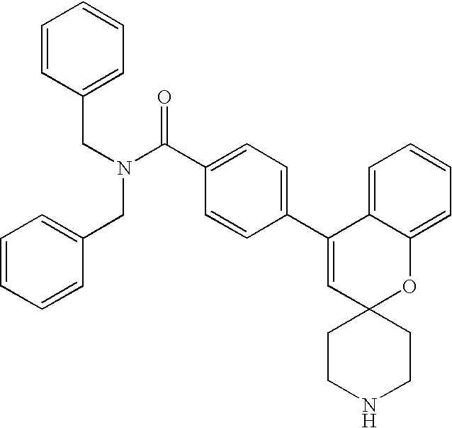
N(C(=O)C1=CC=C(C2=CC3(OC4=CC=CC=C24)CCNCC3)C=C1)(CC1=CC=CC=C1)CC1=CC=CC=C1
